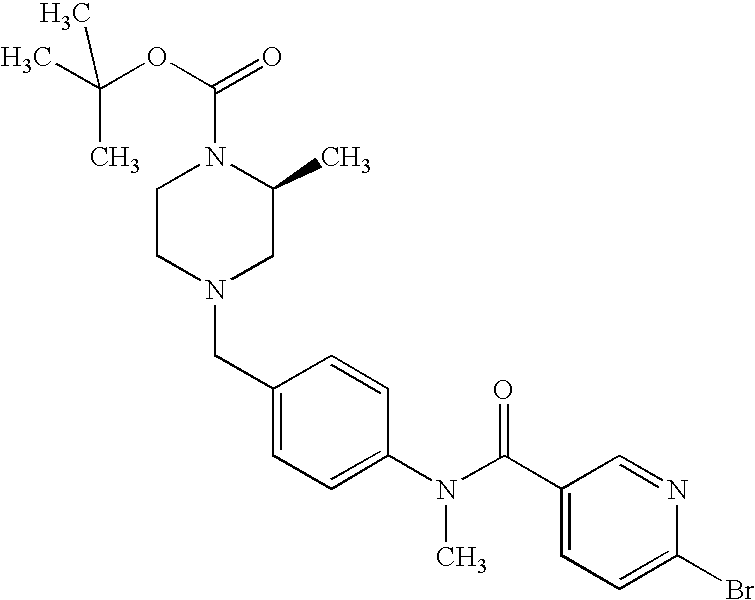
C1(CN2CC(C)N(C(OC(C)(C)C)=O)CC2)=CC=C(N(C(C2=CC=C(Br)N=C2)=O)C)C=C1
